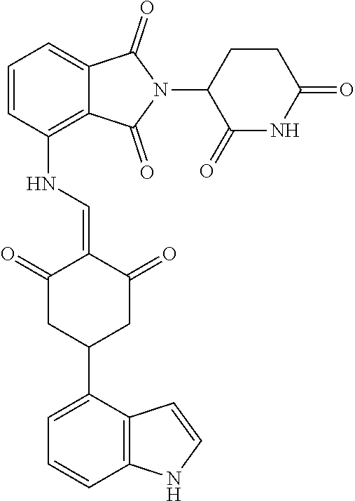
C1=CC(NC=C2C(=O)CC(C3=CC=CC4=C3C=CN4)CC2=O)=C2C(=C1)C(=O)N(C1C(=O)NC(=O)CC1)C2=O
